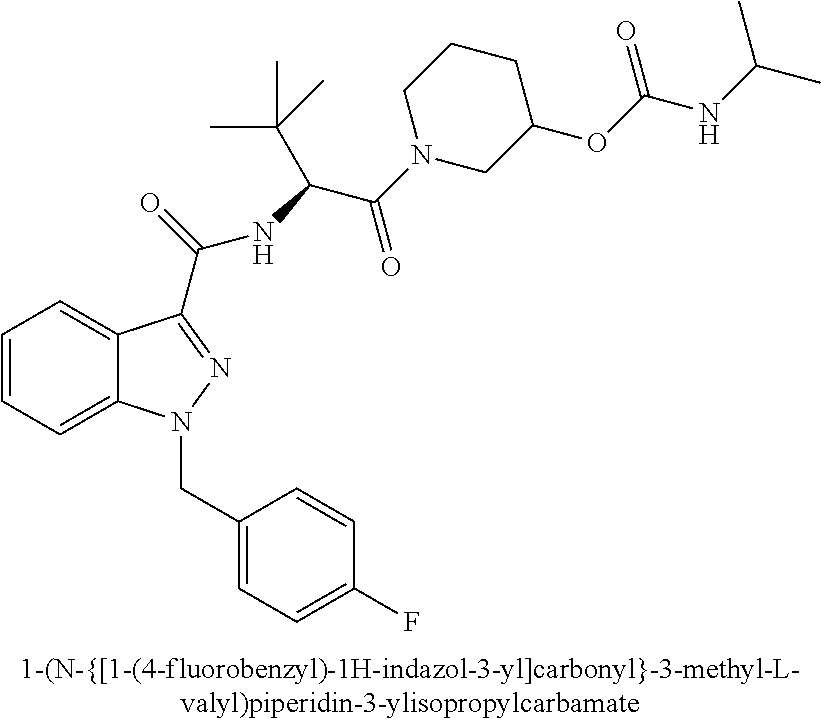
C1=CC=C2C(=C1)C(C(=O)NC(C(C)(C)C)C(=O)N1CC(OC(=O)NC(C)C)CCC1)=NN2CC1=CC=C(F)C=C1
